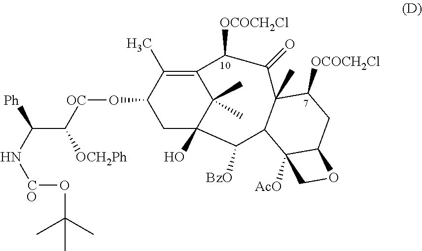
C1(C)(C)C2=C(C)C(O[OC]C([OCH2Ph])C(N[CO]OC(C)(C)C)[Ph])CC1(O)C([BzO])C1C(C)(C(=O)C2[OCOCH2Cl])C([OCOCH2Cl])CC2C1([AcO])CO2
